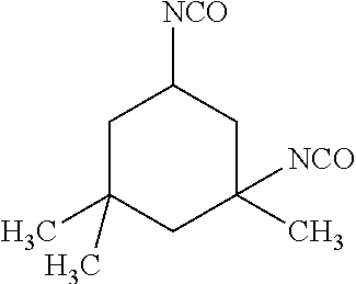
C1C(C)(C)CC(C)([NCO])CC1[NCO]
